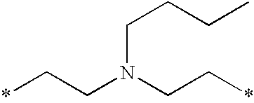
C(N(CC*)CC*)CCC
